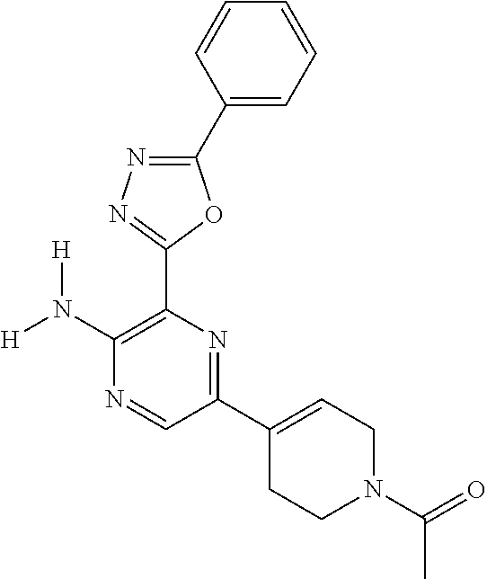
C1(N([H])[H])=C(C2=NN=C(C3=CC=CC=C3)O2)N=C(C2=CCN(C(=O)C)CC2)C=N1
